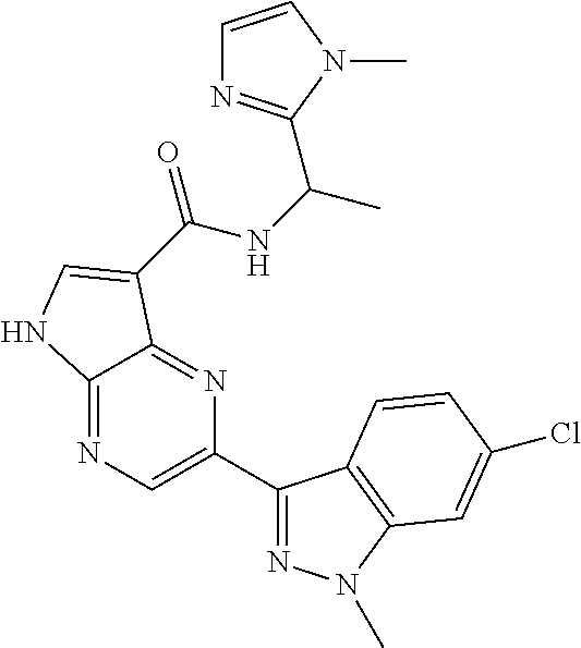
C12=NC=C(C3=NN(C)C4=C3C=CC(Cl)=C4)N=C1C(C(NC(C)C1=NC=CN1C)=O)=CN2
